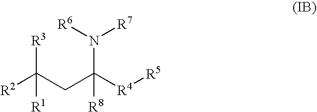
[R2]C(CC([R4][R5])(N([R6])[R7])[R8])([R3])[R1]
